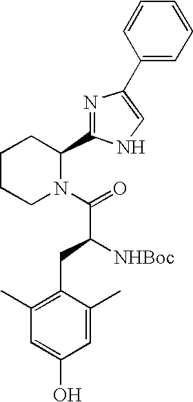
C1CCN(C(=O)C([NHBoc])CC2=C(C)C=C(O)C=C2C)C(C2=NC(C3=CC=CC=C3)=CN2)C1
